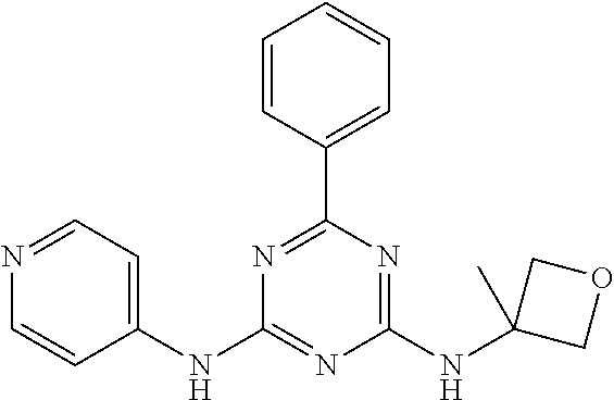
C1(NC2=CC=NC=C2)=NC(NC2(C)COC2)=NC(C2=CC=CC=C2)=N1
